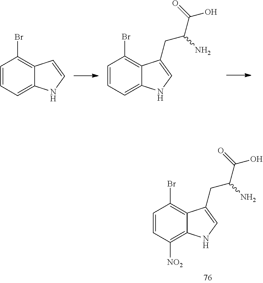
C1=CC=C2C(=C1Br)C=CN2.C1=CC=C2C(=C1Br)C(CC(N)C(O)=O)=CN2.C1=CC([NO2])=C2C(=C1Br)C(CC(N)C(O)=O)=CN2
